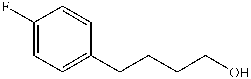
C1(F)=CC=C(CCCCO)C=C1
